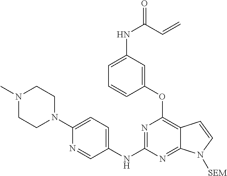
N1=C(NC2=CC=C(N3CCN(C)CC3)N=C2)N=C2C(=C1OC1=CC(NC(=O)C=C)=CC=C1)C=CN2[SEM]
